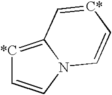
[*C]1=C2N(C=C[C*]=C2)C=C1
